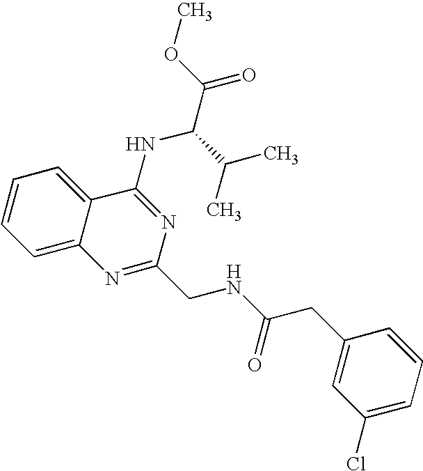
C12=CC=CC=C1C(NC(C(=O)OC)C(C)C)=NC(CNC(CC1=CC(Cl)=CC=C1)=O)=N2
